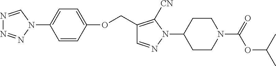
C1(COC2=CC=C(N3N=NN=C3)C=C2)=C([CN])N(C2CCN(C(=O)OC(C)C)CC2)N=C1
